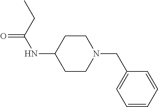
C1=CC=CC(CN2CCC(NC(=O)CC)CC2)=C1
